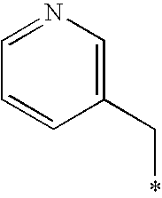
C1=NC=C(C*)C=C1
